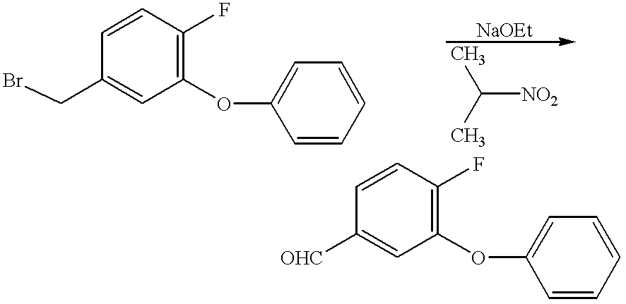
C1=CC(F)=C(OC2=CC=CC=C2)C=C1CBr.C([NO2])(C)C.C1=CC(F)=C(OC2=CC=CC=C2)C=C1[OHC]
